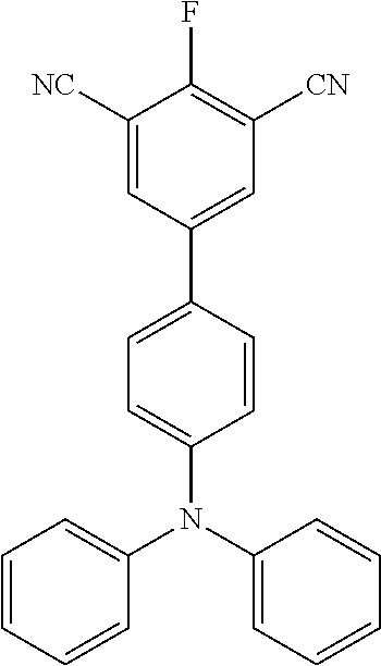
C1([NC])=CC(C2=CC=C(N(C3=CC=CC=C3)C3=CC=CC=C3)C=C2)=CC([CN])=C1F
